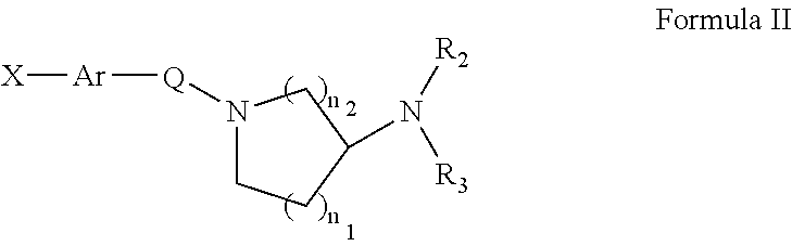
[Q](N1CCC(N([R2])[R3])C1)[Ar][X]
